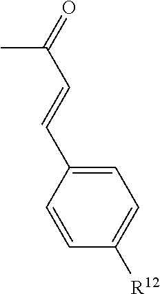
C1=C(C=CC(C)=O)C=CC([R12])=C1
